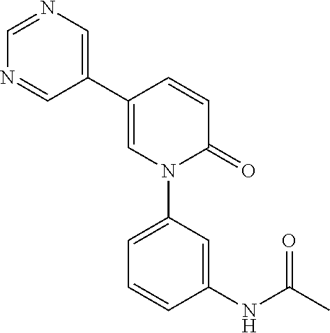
C1=C(C2=CN=CN=C2)C=CC(=O)N1C1=CC=CC(NC(C)=O)=C1
